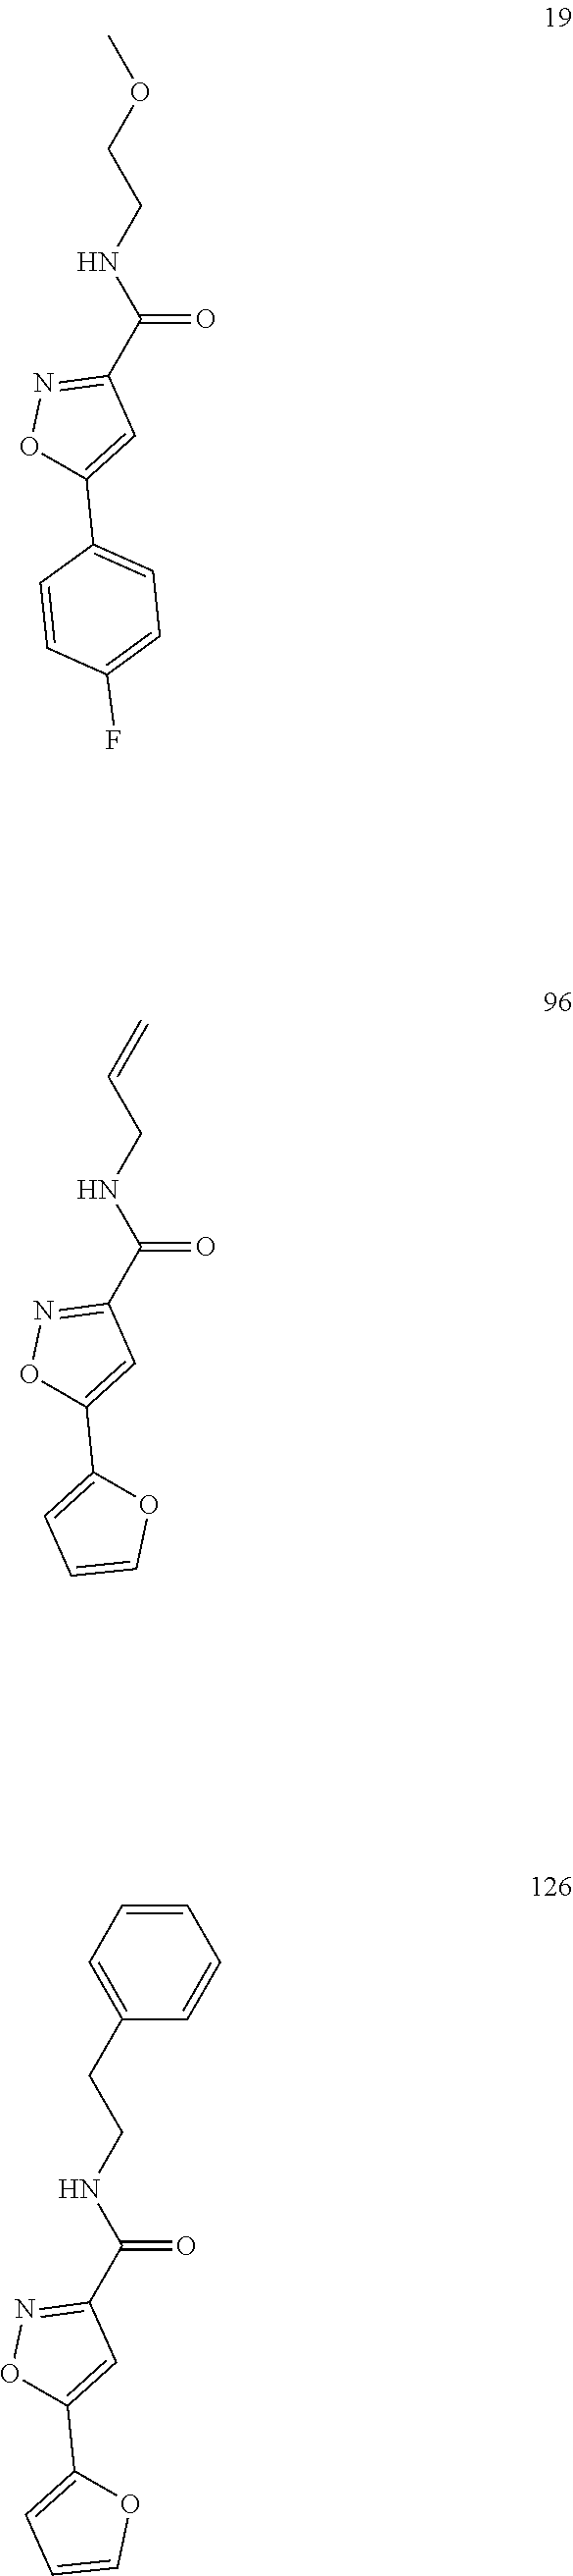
C(COC)NC(C1=NOC(C2=CC=C(F)C=C2)=C1)=O.C(C=C)NC(C1=NOC(C2=CC=CO2)=C1)=O.C(CC1=CC=CC=C1)NC(C1=NOC(C2=CC=CO2)=C1)=O
